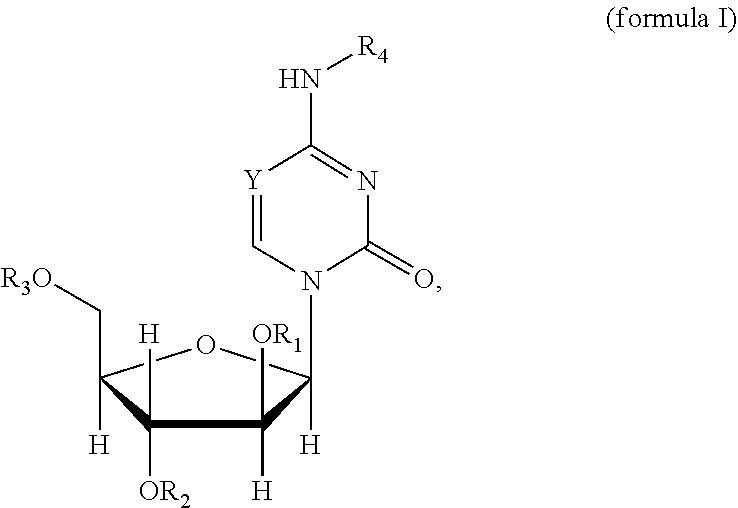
C1([H])(N2C(=O)N=C(N[R4])[Y]=C2)C([H])([OR1])C([OR2])([H])C([H])(C[R3O])O1
